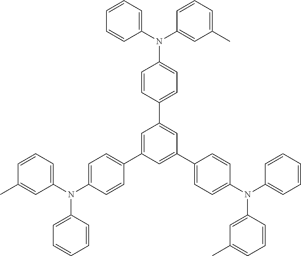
C1=C(C2=CC=C(N(C3=CC=CC=C3)C3=CC=CC(C)=C3)C=C2)C=C(C2=CC=C(N(C3=CC=CC=C3)C3=CC(C)=CC=C3)C=C2)C=C1C1=CC=C(N(C2=CC(C)=CC=C2)C2=CC=CC=C2)C=C1
